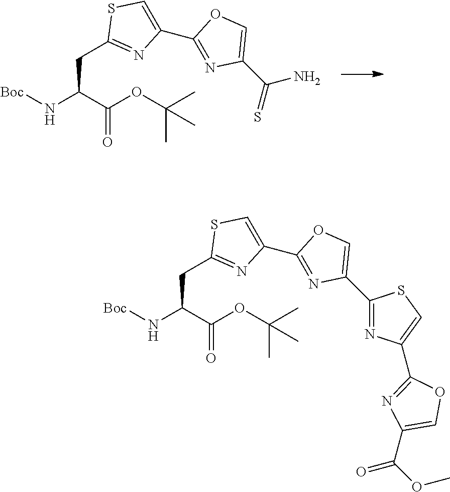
[Boc]NC(C(OC(C)(C)C)=O)CC1=NC(C2=NC(C(=S)N)=CO2)=CS1.[Boc]NC(C(OC(C)(C)C)=O)CC1=NC(C2=NC(C3=NC(C4=NC(C(OC)=O)=CO4)=CS3)=CO2)=CS1
